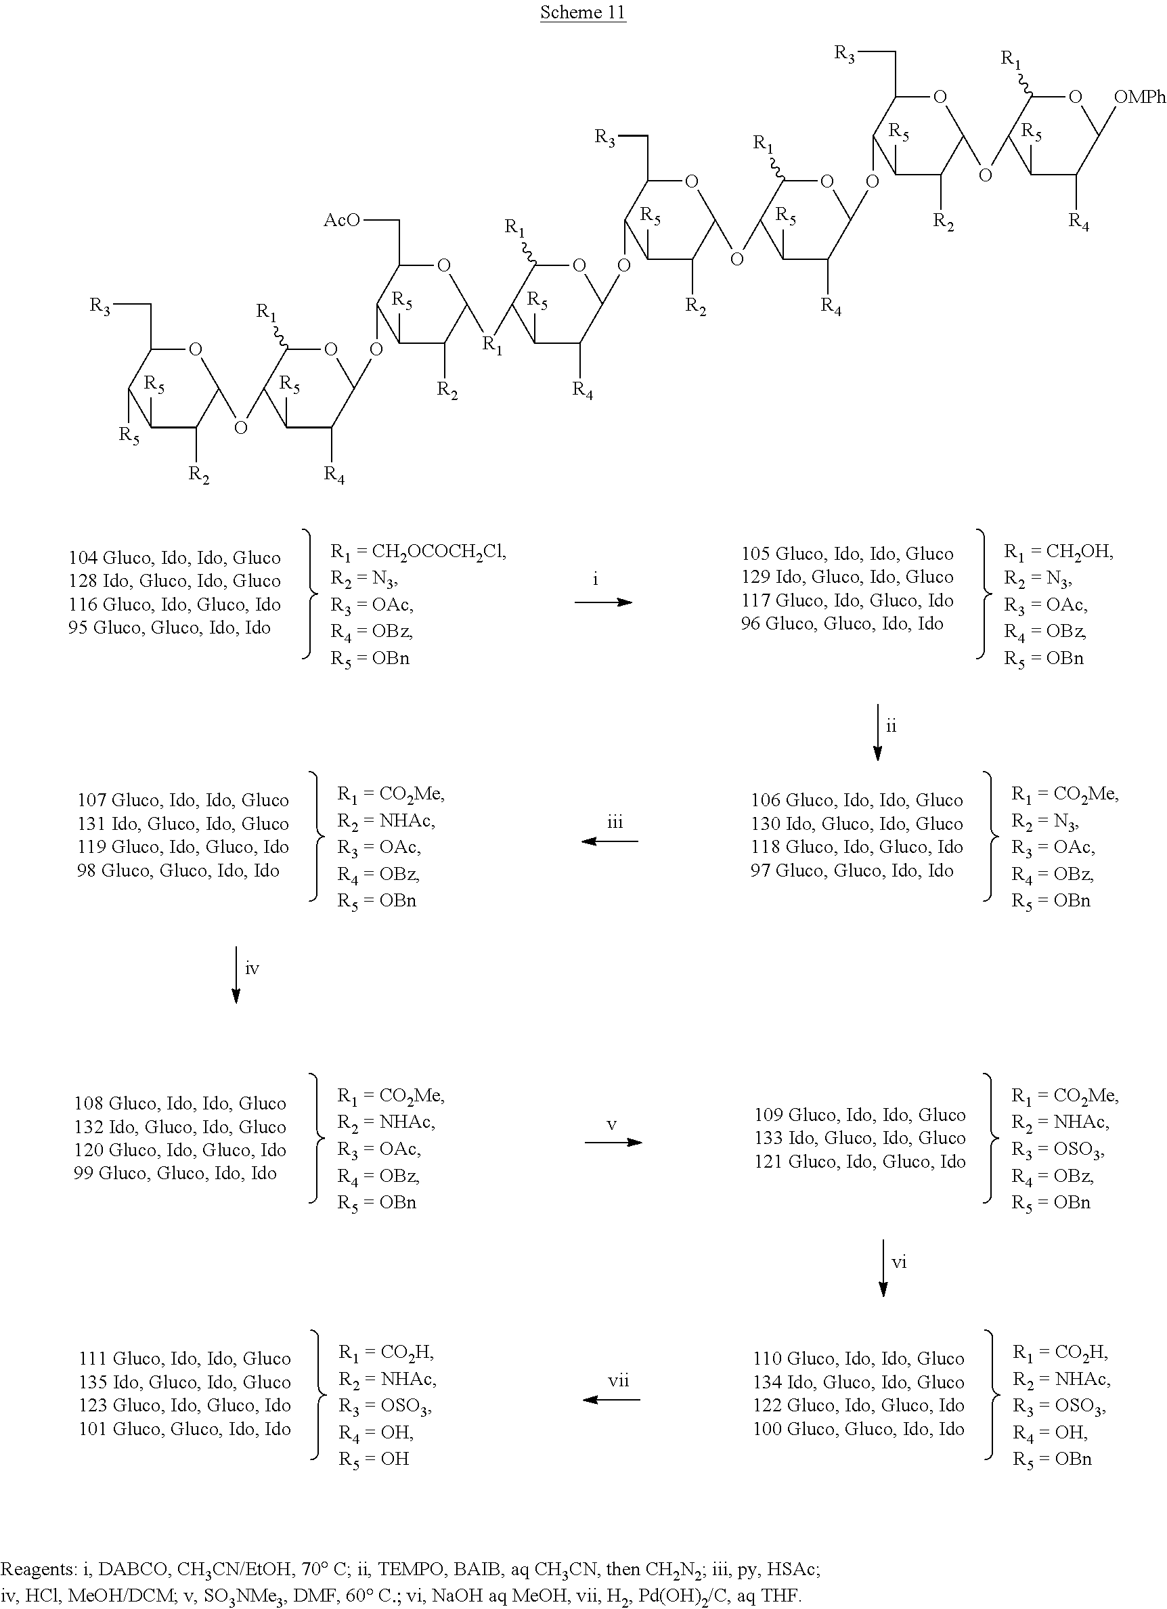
O1C(C[R3])C([R5])C([R5])C([R2])C1OC1C([R5])C([R4])C(OC2C([R5])C([R2])C([R1]C3C([R5])C([R4])C(OC4C([R5])C([R2])C(OC5C([R5])C([R4])C(OC6C(C[R3])OC(OC7C([R5])C([R4])C([OMPh])OC7[R1])C([R2])C6[R5])OC5[R1])OC4C[R3])OC3[R1])OC2C[AcO])OC1[R1]
